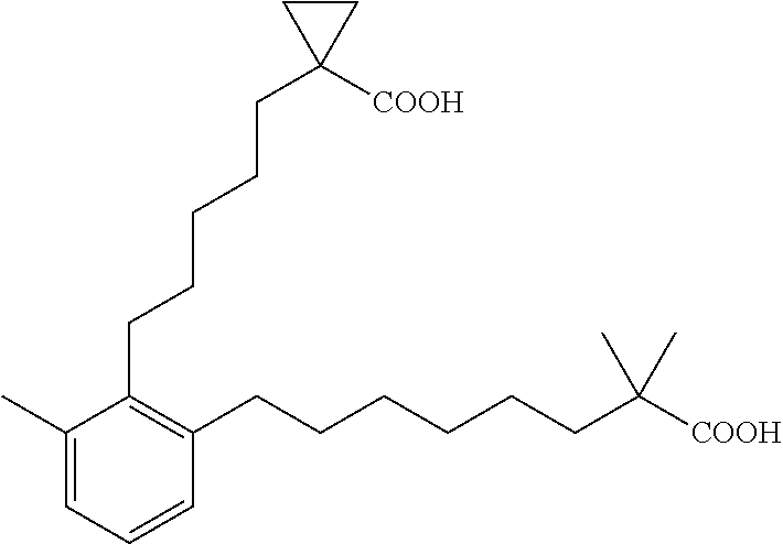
C1(C)=CC=CC(CCCCCCC([COOH])(C)C)=C1CCCCCC1([COOH])CC1
